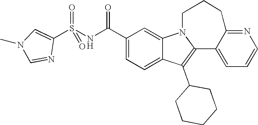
C1(C(NS(=O)(=O)C2=CN(C)C=N2)=O)=CC=C2C(=C1)N1C(=C2C2CCCCC2)C2=CC=CN=C2CCC1
